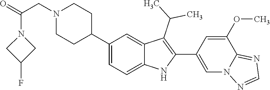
C1(C2CCN(CC(=O)N3CC(F)C3)CC2)=CC=C2C(=C1)C(C(C)C)=C(C1=CN3C(=NC=N3)C(OC)=C1)N2
